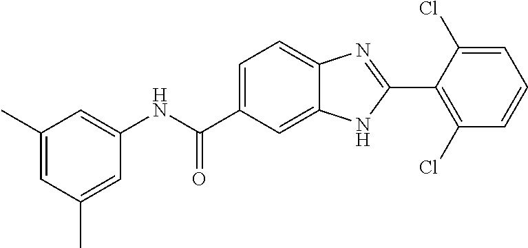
C1(NC(C2=CC=C3C(=C2)NC(C2=C(Cl)C=CC=C2Cl)=N3)=O)=CC(C)=CC(C)=C1
